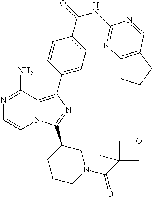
N12C(=C(C3=CC=C(C(=O)NC4=NC5=C(CCC5)C=N4)C=C3)N=C1C1CCCN(C(C3(C)COC3)=O)C1)C(N)=NC=C2
